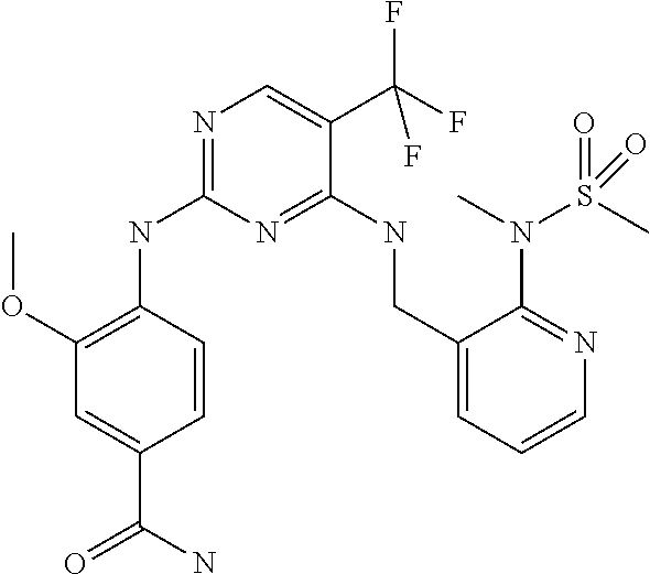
N1=C(NC2=C(OC)C=C(C(N)=O)C=C2)N=C(NCC2=CC=CN=C2N(C)S(=O)(C)=O)C(C(F)(F)F)=C1
